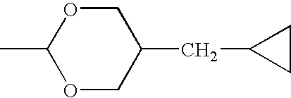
CC1OCC(CC2CC2)CO1
